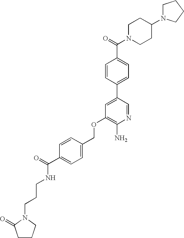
C(OC1=C(N)N=CC(C2=CC=C(C(=O)N3CCC(N4CCCC4)CC3)C=C2)=C1)C1=CC=C(C(=O)NCCCN2C(=O)CCC2)C=C1
